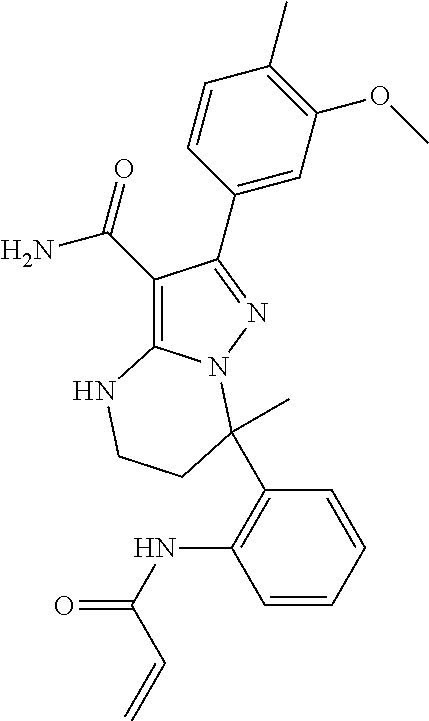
C1(C(=O)N)=C2N(N=C1C1=CC(OC)=C(C)C=C1)C(C)(C1=C(NC(=O)C=C)C=CC=C1)CCN2
